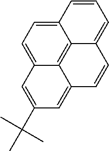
C12=CC=C3C4=C1C(=CC=C2)C=CC4=CC(C(C)(C)C)=C3
